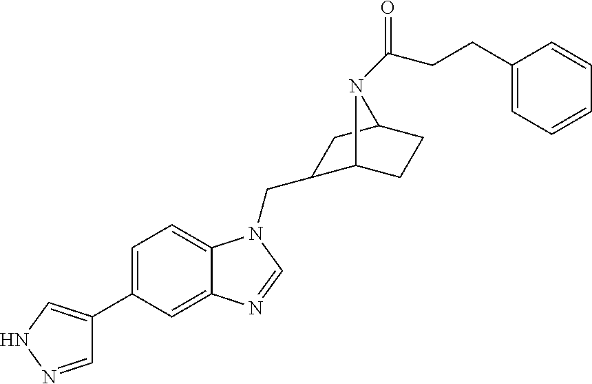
C1=C(C2=CNN=C2)C=C2C(=C1)N(CC1C3CCC(C1)N3C(=O)CCC1=CC=CC=C1)C=N2
